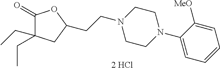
C(CN1CCN(C2=CC=CC=C2[MeO])CC1)C1CC(CC)(CC)C(=O)O1.[2 HCl]
